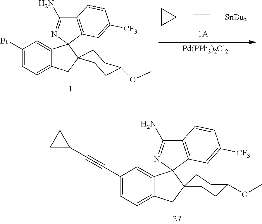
C1(C#CC2CC2)=CC=C2C(=C1)C1(N=C(N)C3=C1C=C([CF3])C=C3)C1(C2)CCC(OC)CC1.C1(C#C[SnBu3])CC1.[Pd(PPh3)2Cl2].C1(Br)=CC=C2C(=C1)C1(N=C(N)C3=C1C=C([CF3])C=C3)C1(C2)CCC(OC)CC1
